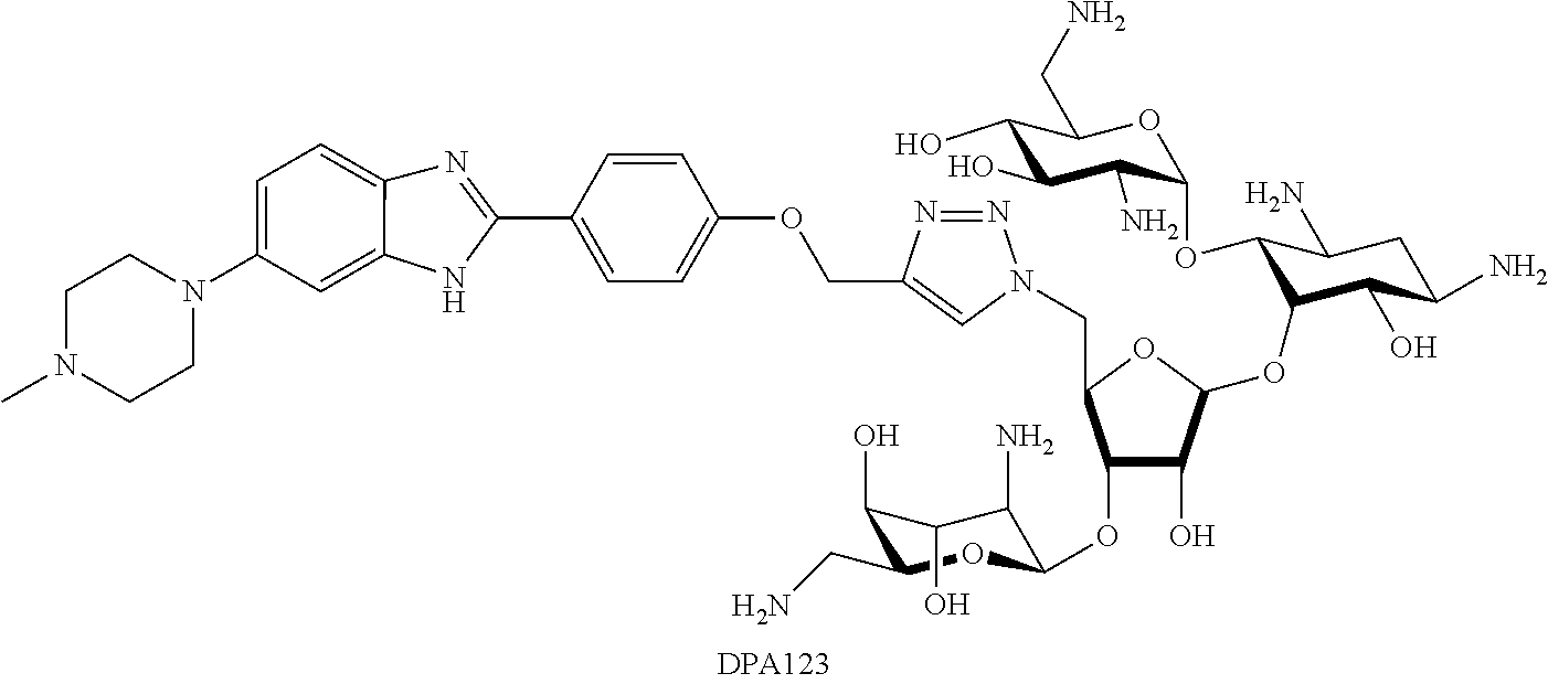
O(C1=CC=C(C2=NC3=CC=C(N4CCN(C)CC4)C=C3N2)C=C1)CC1=CN(CC2OC(OC3C(O)C(N)CC(N)C3OC3C(N)C(O)C(O)C(CN)O3)C(O)C2OC2C(N)C(O)C(O)C(CN)O2)N=N1
